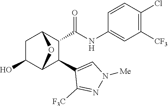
C1C(O)C2C(C3=CN([Me])N=C3[F3C])C(C(=O)NC3=CC([CF3])=C(Cl)C=C3)C1O2
